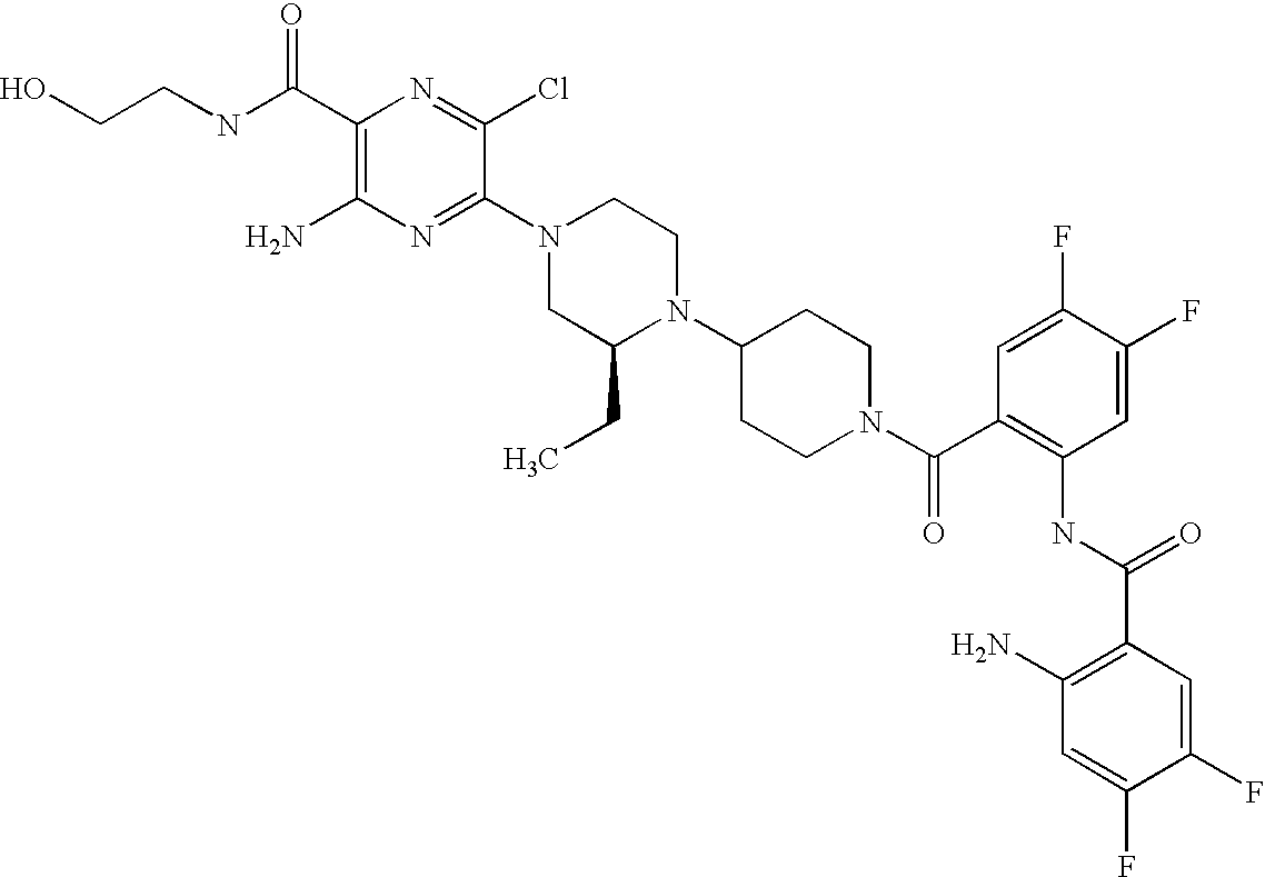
C1(C(NCCO)=O)=C(N)N=C(N2CC(CC)N(C3CCN(C(C4=C(NC(C5=C(N)C=C(F)C(F)=C5)=O)C=C(F)C(F)=C4)=O)CC3)CC2)C(Cl)=N1
